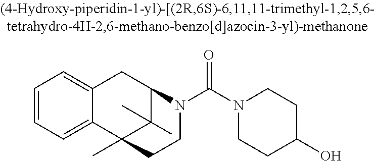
C1=CC=C2C(=C1)CC1C(C)(C)C2(C)CCN1C(N1CCC(O)CC1)=O
